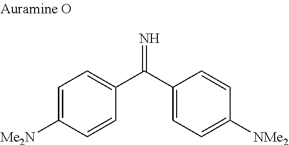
C1=C([Me2N])C=CC(C(C2=CC=C([NMe2])C=C2)=N)=C1
